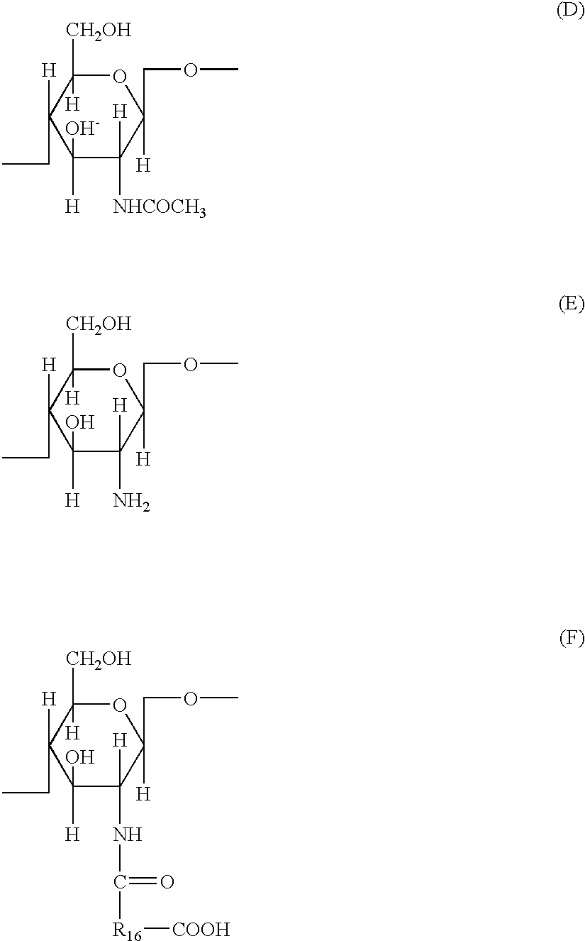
O1C([CH2OH])([H])C([H])(CC)C([H])([O-])C([H])([NHCOCH3])C1(COC)[H].O1C([CH2OH])([H])C([H])(CC)C([H])(O)C([H])(N)C1(COC)[H].O1C([CH2OH])([H])C([H])(CC)C([H])(O)C([H])(NC(=O)[R16][COOH])C1(COC)[H]
